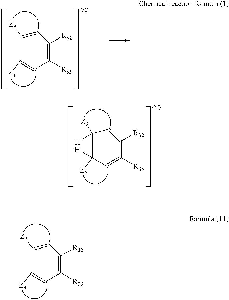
C(=CC(=C(C=C[Z4])[R33])[R32])[Z3].C1([Z3])([H])C=C([R32])C([R33])=CC1([Z5])[H].C(=CC(=C(C=C[Z4])[R33])[R32])[Z3]
